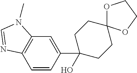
C12=C(C=CC(C3(O)CCC4(CC3)OCCO4)=C1)N=CN2C
